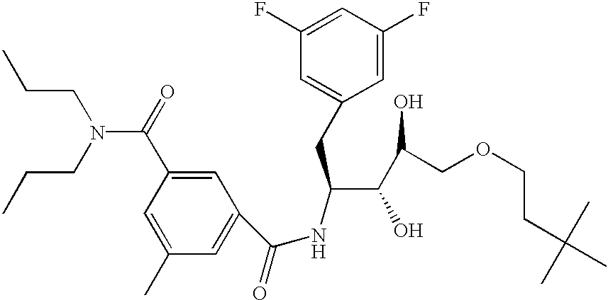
C1=C(C(=O)N(CCC)CCC)C=C(C)C=C1C(=O)NC(C(O)C(COCCC(C)(C)C)O)CC1=CC(F)=CC(F)=C1
